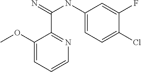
C1(OC)=CC=CN=C1C(=N)NC1=CC=C(Cl)C(F)=C1
